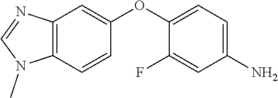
C1=NC2=C(N1C)C=CC(OC1=CC=C(N)C=C1F)=C2
